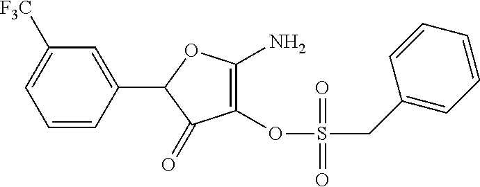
C1=CC(C2C(=O)C(OS(CC3=CC=CC=C3)(=O)=O)=C(N)O2)=CC([F3C])=C1
